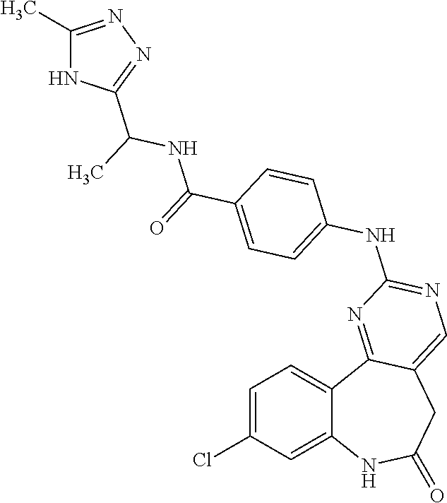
C1=C(Cl)C=C2C(=C1)C1=NC(NC3=CC=C(C(=O)NC(C)C4=NN=C(C)N4)C=C3)=NC=C1CC(=O)N2
